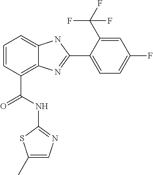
C1=CC(C(NC2=NC=C(C)S2)=O)=C2C(=C1)NC(C1=CC=C(F)C=C1C(F)(F)F)=N2
